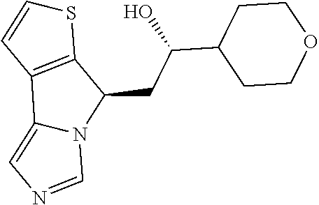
C1CC(C(O)CC2C3=C(C4=CN=CN24)C=CS3)CCO1
